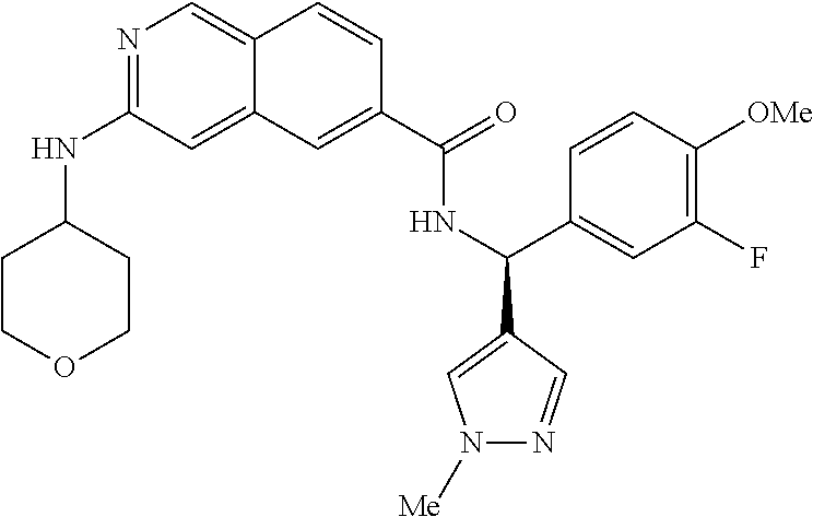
N1=C(NC2CCOCC2)C=C2C(=C1)C=CC(C(=O)NC(C1=CC(F)=C([OMe])C=C1)C1=CN([Me])N=C1)=C2
